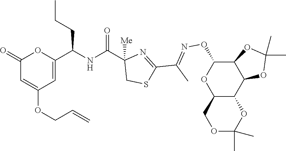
C1(=O)C=C(OCC=C)C=C(C(NC(C2([Me])CSC(C(C)=NOC3OC4C(C5C3OC(C)(C)O5)OC(C)(C)OC4)=N2)=O)CCC)O1
